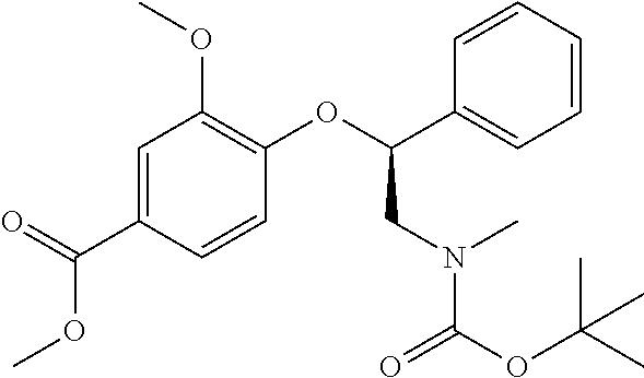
C1=C(C(=O)OC)C=CC(OC(C2=CC=CC=C2)CN(C(OC(C)(C)C)=O)C)=C1OC
